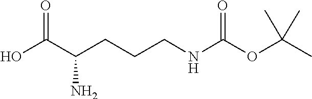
CC(OC(=O)NCCCC(C(O)=O)N)(C)C
